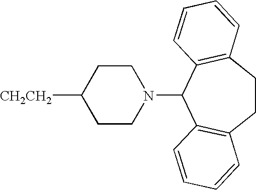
[CH2CH2]C1CCN(C2C3=C(CCC4=C2C=CC=C4)C=CC=C3)CC1
